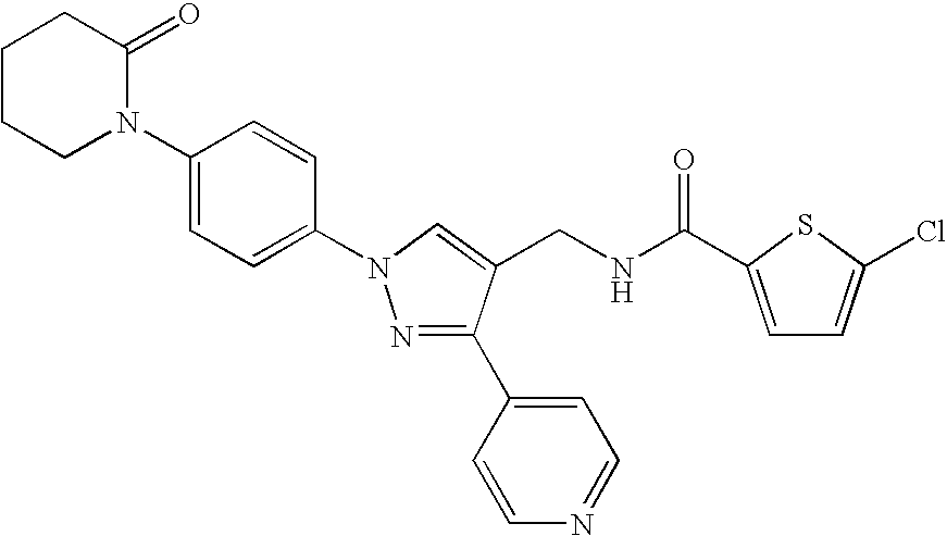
C1CCN(C2=CC=C(N3N=C(C4=CC=NC=C4)C(CNC(=O)C4=CC=C(Cl)S4)=C3)C=C2)C(=O)C1
